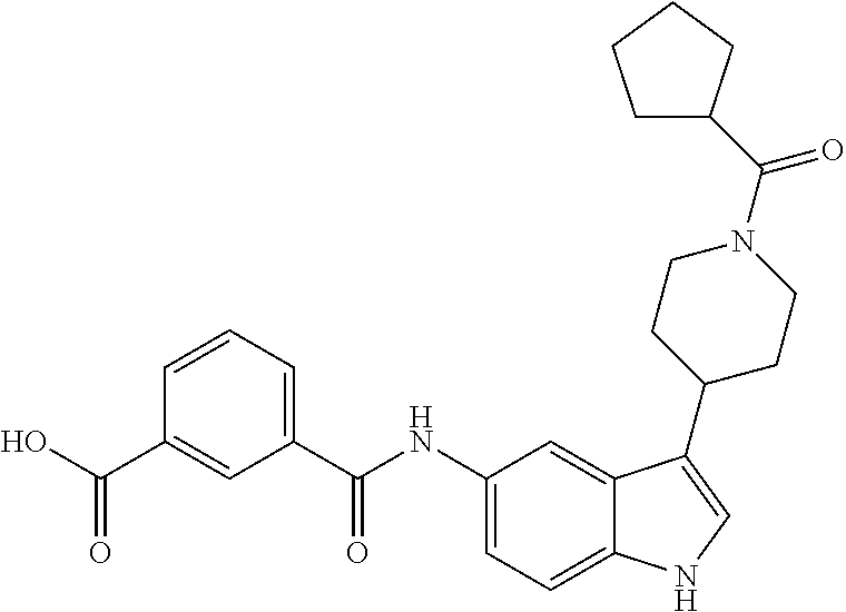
C1=CC=C(C(NC2=CC=C3C(=C2)C(C2CCN(C(=O)C4CCCC4)CC2)=CN3)=O)C=C1C(O)=O
